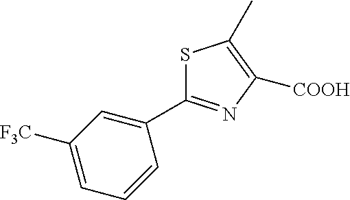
[COOH]C1=C(C)SC(C2=CC([F3C])=CC=C2)=N1
